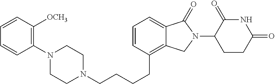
C(CCC1=C2C(=CC=C1)C(=O)N(C1C(=O)NC(=O)CC1)C2)CN1CCN(C2=C([OCH3])C=CC=C2)CC1
